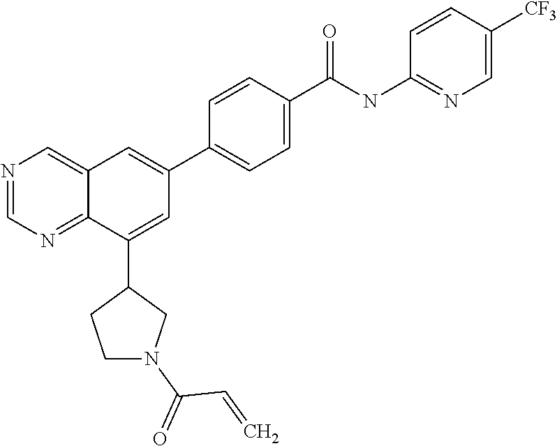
C1(C(NC2=NC=C([CF3])C=C2)=O)=CC=C(C2=CC3=CN=CN=C3C(C3CCN(C(=O)C=C)C3)=C2)C=C1
